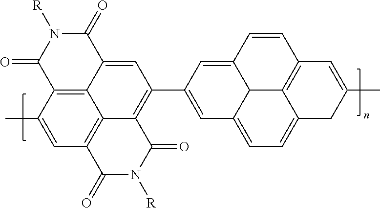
C1(C)=CC2=C3C4=C1C(=O)N([R])C(=O)C4=CC(C1=CC4=CC=C5C6=C(C=CC(=C1)C46)C=C(C)C5)=C3C(=O)N([R])C2=O
